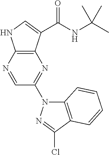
C12=C(C(C(NC(C)(C)C)=O)=CN1)N=C(N1C3=C(C(Cl)=N1)C=CC=C3)C=N2
